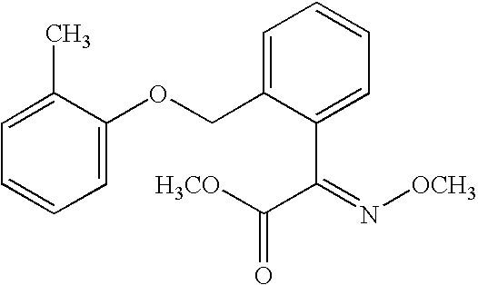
C1(C)=CC=CC=C1OCC1=CC=CC=C1C(=N[OCH3])C([H3CO])=O
